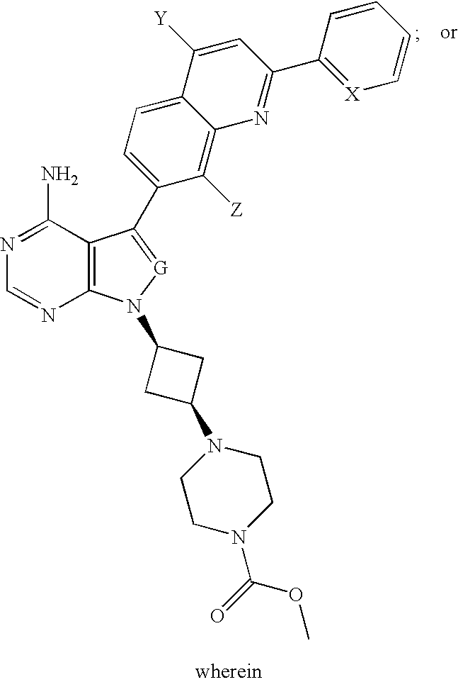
N1=C(N)C2=C(N=C1)N(C1CC(N3CCN(C(=O)OC)CC3)C1)[G]=C2C1=CC=C2C(=C1[Z])N=C(C1=[X]C=CC=C1)C=C2[Y]
